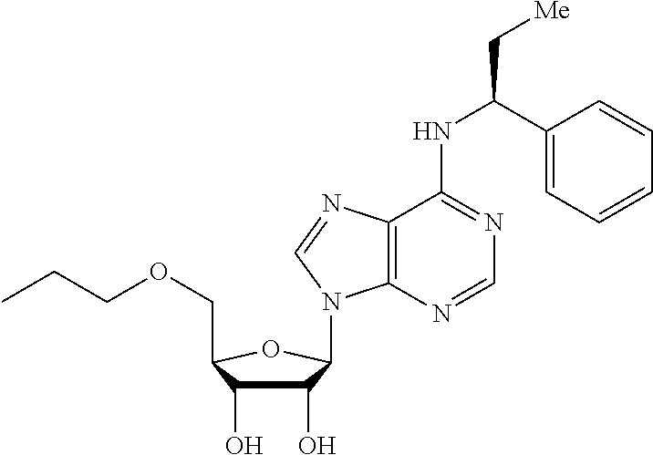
C(C1=CC=CC=C1)(NC1=NC=NC2=C1N=CN2C1C(O)C(O)C(COCCC)O1)C[Me]
